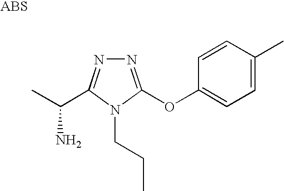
N1=C(OC2=CC=C(C)C=C2)N(CCC)C(C(C)N)=N1
